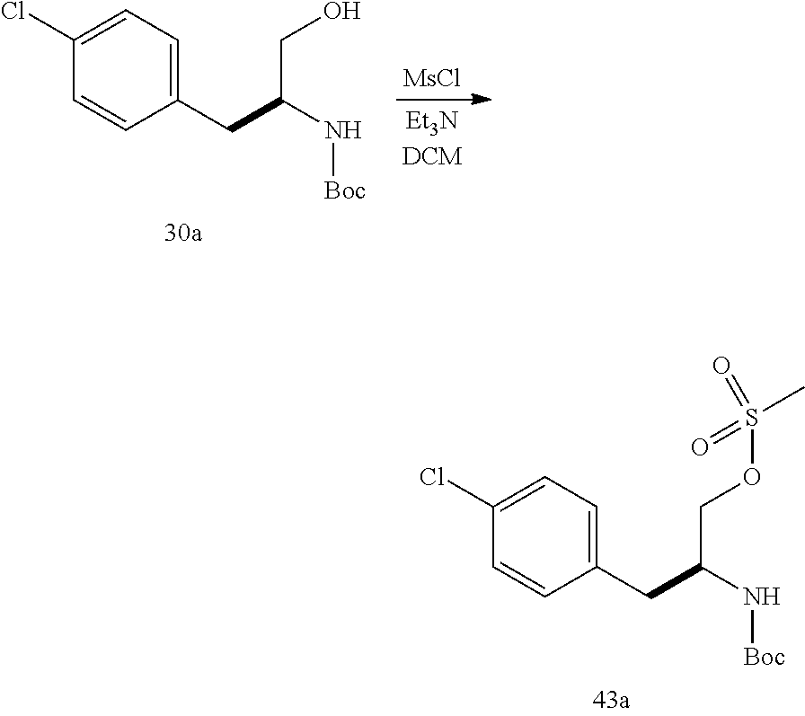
C1(CC(N[Boc])COS(C)(=O)=O)=CC=C(Cl)C=C1.C1(CC(N[Boc])CO)=CC=C(Cl)C=C1.[MsCl]
